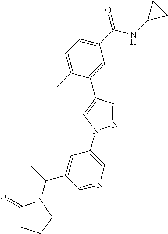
C1(C(NC2CC2)=O)=CC=C(C)C(C2=CN(C3=CN=CC(C(C)N4C(=O)CCC4)=C3)N=C2)=C1
